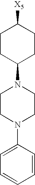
C1([X5])CCC(N2CCN(C3=CC=CC=C3)CC2)CC1
